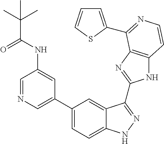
C1(C2=CN=CC(NC(=O)C(C)(C)C)=C2)=CC=C2C(=C1)C(C1=NC3=C(N1)C=CN=C3C1=CC=CS1)=NN2
